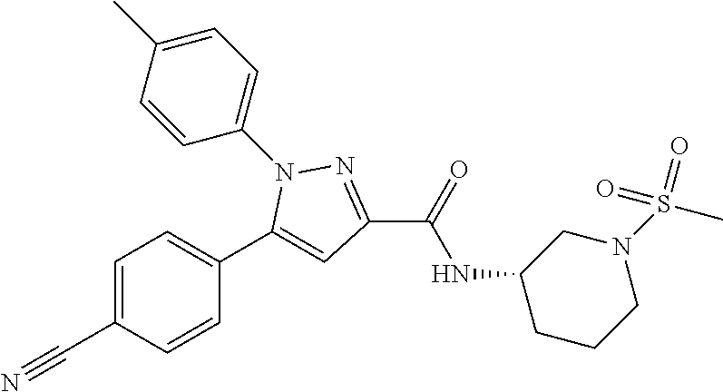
C1=C(C#N)C=CC(C2=CC(C(NC3CCCN(S(C)(=O)=O)C3)=O)=NN2C2=CC=C(C)C=C2)=C1
